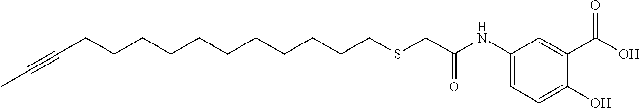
C(CCCCCCCCCCCSCC(=O)NC1=CC=C(O)C(C(O)=O)=C1)#CC
